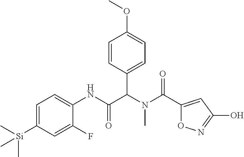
C1=C([Si](C)(C)C)C=C(F)C(NC(C(N(C(=O)C2=CC(O)=NO2)C)C2=CC=C(OC)C=C2)=O)=C1
